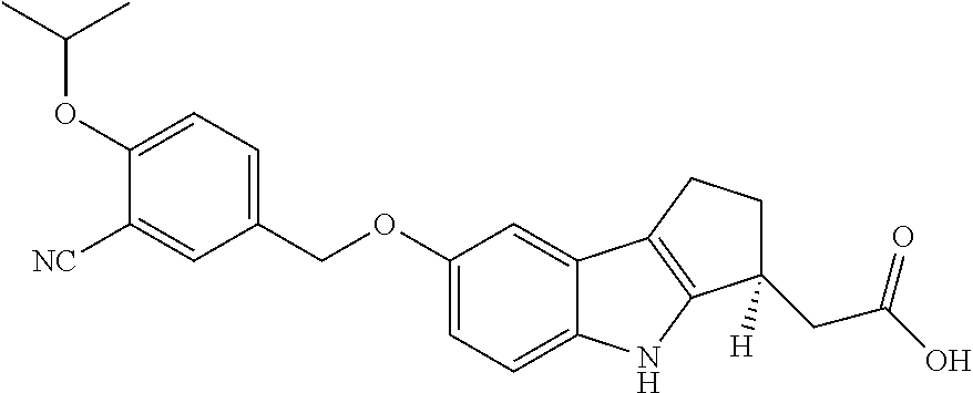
C1=C(OC(C)C)C([NC])=CC(COC2=CC=C3C(=C2)C2=C(N3)C([H])(CC(O)=O)CC2)=C1
